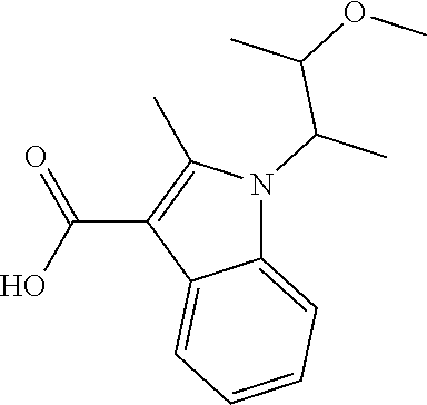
C(C(C)OC)(C)N1C2=CC=CC=C2C(C(O)=O)=C1C
